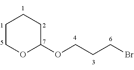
C1COC(OCCCBr)CC1
